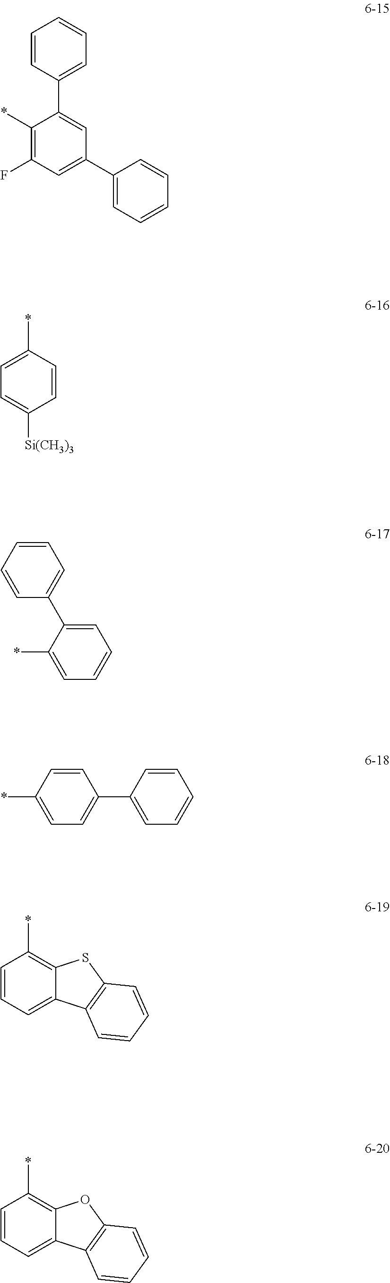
C1(*)=C(F)C=C(C2=CC=CC=C2)C=C1C1=CC=CC=C1.C1=CC(*)=CC=C1[Si(CH3)3].C1=CC(C2=CC=CC=C2*)=CC=C1.C1=CC(*)=CC=C1C1=CC=CC=C1.C1=C2C(=C(*)C=C1)SC1=C2C=CC=C1.C1=C2C(=C(*)C=C1)OC1=C2C=CC=C1
